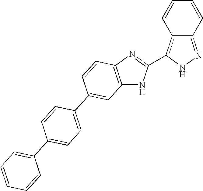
C1=CC2=C(C3=NC4=C(N3)C=C(C3=CC=C(C5=CC=CC=C5)C=C3)C=C4)NN=C2C=C1
